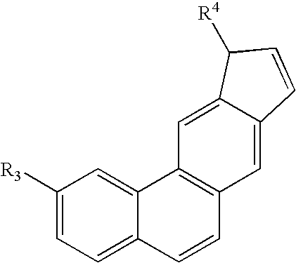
C1([R3])=CC=C2C(=C1)C1=C(C=C2)C=C2C(=C1)C([R4])C=C2
